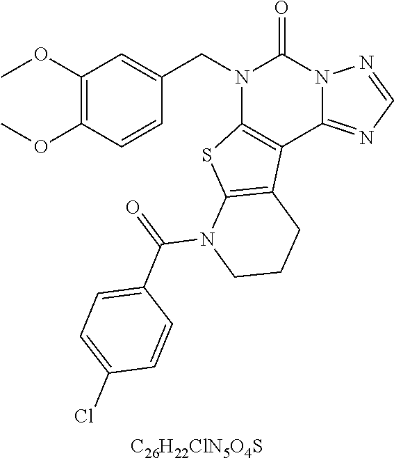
[C26H22ClN5O4S].C1(OC)=C(OC)C=CC(CN2C3=C(C4=NC=NN4C2=O)C2=C(S3)N(C(C3=CC=C(Cl)C=C3)=O)CCC2)=C1
